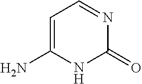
C1=C(N)NC(=O)N=C1
